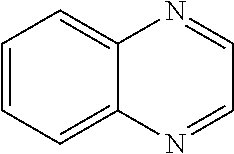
C1=CC=C2C(=C1)N=CC=N2
